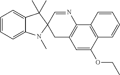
C1=CC=C2C(=C1)C(C)(C)C1(N2C)CC2=C(N=C1)C1=C(C(OCC)=C2)C=CC=C1
